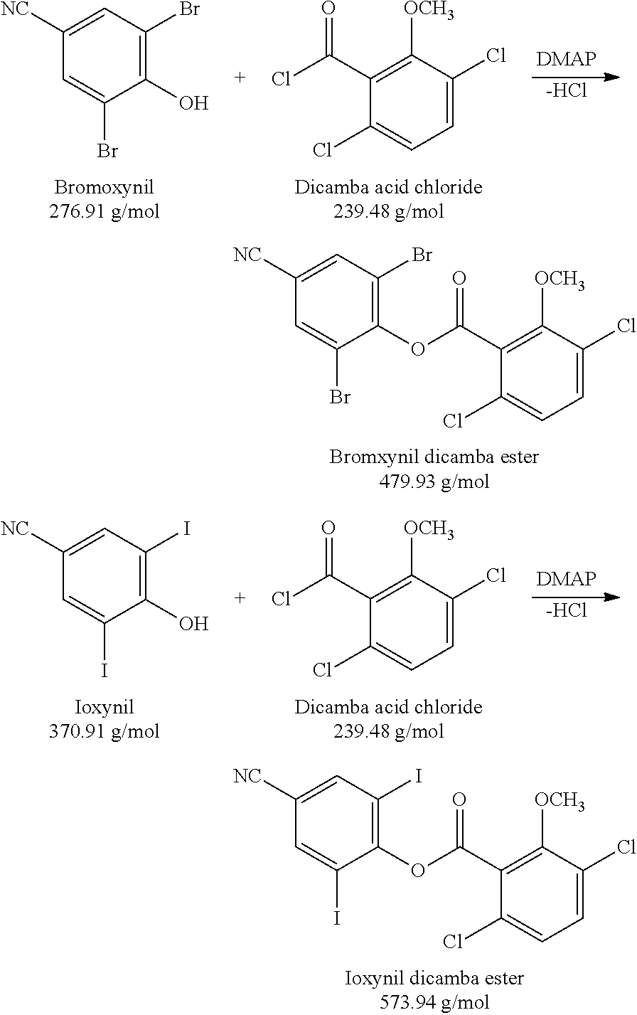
C1(C(OC2=C(Br)C=C([NC])C=C2Br)=O)=C([OCH3])C(Cl)=CC=C1Cl.C1([NC])=CC(Br)=C(O)C(Br)=C1.C1(C(Cl)=O)=C([OCH3])C(Cl)=CC=C1Cl.[-HCl].C1(C(OC2=C(I)C=C([NC])C=C2I)=O)=C([OCH3])C(Cl)=CC=C1Cl.C1(C(Cl)=O)=C([OCH3])C(Cl)=CC=C1Cl.[-HCl].C1([NC])=CC(I)=C(O)C(I)=C1
